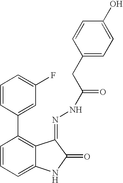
C1=CC(C2=C3C(=CC=C2)NC(=O)C3=NNC(=O)CC2=CC=C(O)C=C2)=CC(F)=C1
